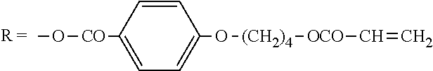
CO[CO]C1=CC=C(O[(CH2)4][OCO]C=C)C=C1
